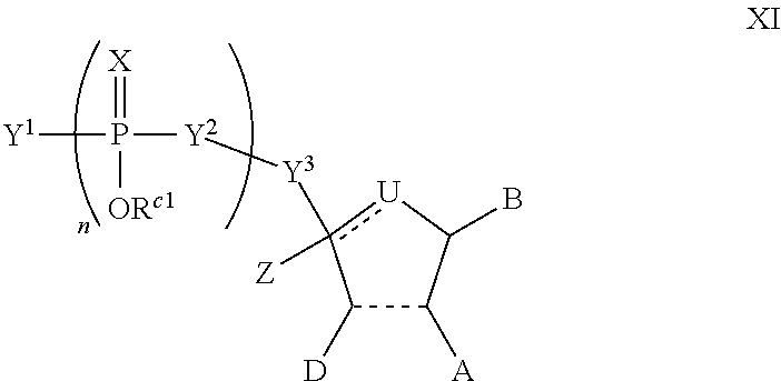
C1([D])C([A])C(B)[U]c1([Y3][Y2]P([Y1])(=[X])[ORc1])[Z]
